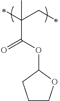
C(C(=O)OC1CCCO1)(CC)(C)C
